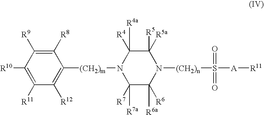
C1([R5a])([R5])C([R4])([R4a])N([(CH2)m]C2=C([R12])C([R11])=C([R10])C([R9])=C2[R8])C([R7a])([R7])C([R6a])([R6])N1[(CH2)n]S(=O)(=O)[A][R11]
